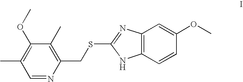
C12=C(C=CC(OC)=C1)NC(SCC1=C(C)C(OC)=C(C)C=N1)=N2
